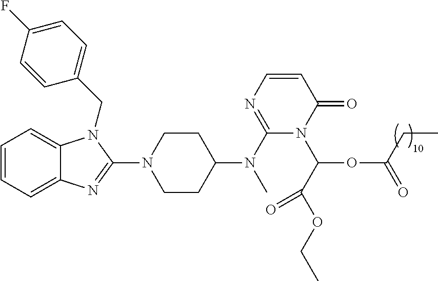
C1=CC=C2C(=C1)N(CC1=CC=C(F)C=C1)C(N1CCC(N(C3=NC=CC(=O)N3C(OC(=O)CC)C(OCC)=O)C)CC1)=N2
